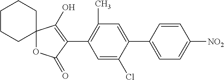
C12(OC(=O)C(C3=C(C)C=C(C4=CC=C([NO2])C=C4)C(Cl)=C3)=C1O)CCCCC2
